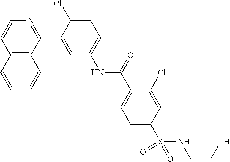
C12=C(C(C3=CC(NC(C4=CC=C(S(NCCO)(=O)=O)C=C4Cl)=O)=CC=C3Cl)=NC=C1)C=CC=C2
